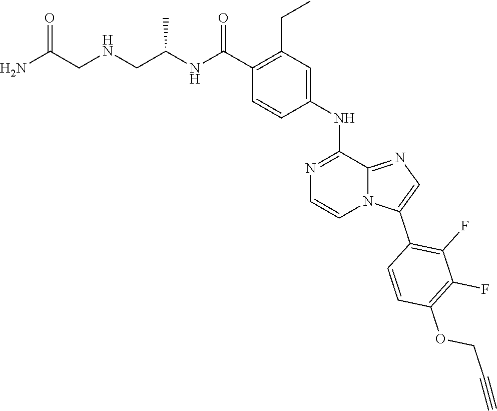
C1(C(NC(CNCC(N)=O)C)=O)=C(CC)C=C(NC2=NC=CN3C2=NC=C3C2=C(F)C(F)=C(OCC#C)C=C2)C=C1
